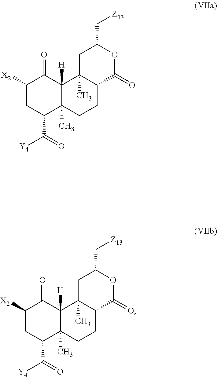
C1([X2])CC(C(=O)[Y4])C2(C)C([H])(C1=O)C1(C)C(CC2)C(=O)OC(C[Z13])C1.C1([X2])CC(C(=O)[Y4])C2(C)C([H])(C1=O)C1(C)C(CC2)C(=O)OC(C[Z13])C1
